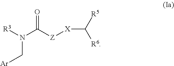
[R3]N(C([Z][X]C([R5])[R6])=O)C[Ar]
